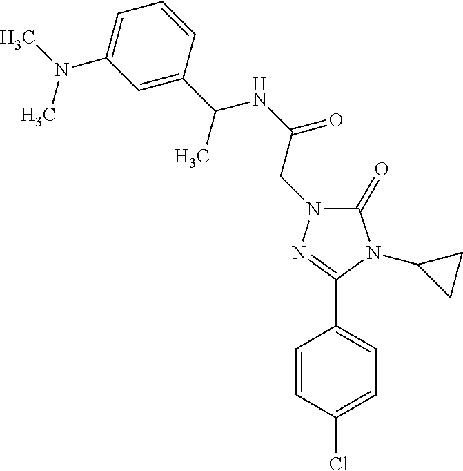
C1(=O)N(CC(NC(C2=CC(N(C)C)=CC=C2)C)=O)N=C(C2=CC=C(Cl)C=C2)N1C1CC1
